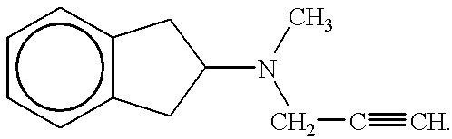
c1ccc2c(c1)CC(N(C)CC#C)C2
